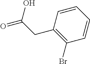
C1=CC=CC(Br)=C1CC(O)=O
